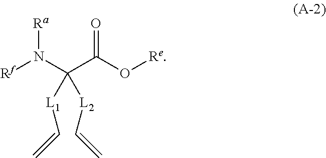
[Rf]N(C(C(O[Re])=O)([L2]C=C)[L1]C=C)[Ra]
